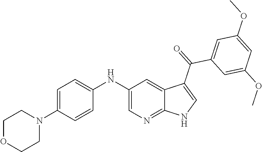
C1(NC2=CC=C(N3CCOCC3)C=C2)=CN=C2C(=C1)C(C(=O)C1=CC(OC)=CC(OC)=C1)=CN2
